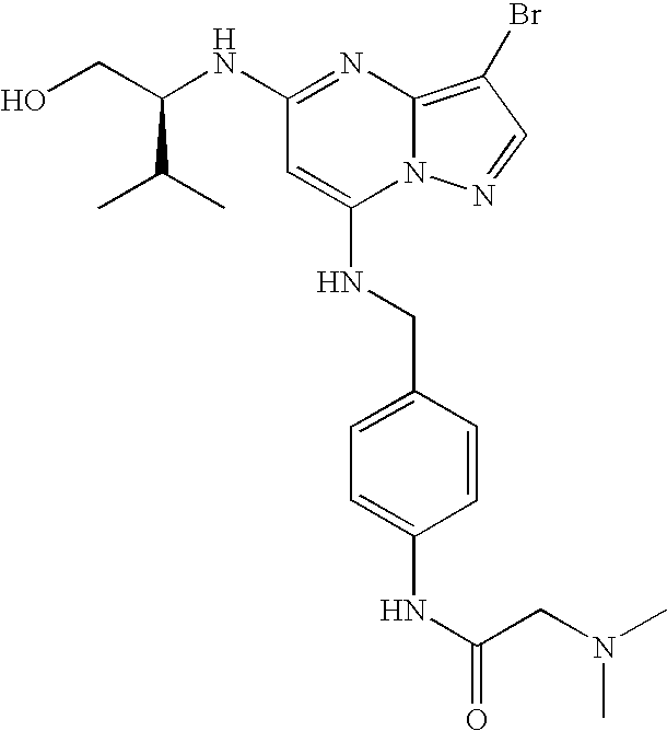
C1(NC(CO)C(C)C)=NC2=C(Br)C=NN2C(NCC2=CC=C(NC(=O)CN(C)C)C=C2)=C1
